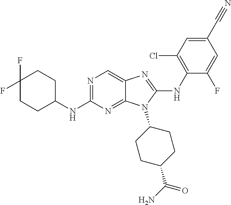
N1=C(NC2CCC(F)(F)CC2)N=C2C(=C1)N=C(NC1=C(Cl)C=C(C#N)C=C1F)N2C1CCC(C(N)=O)CC1
